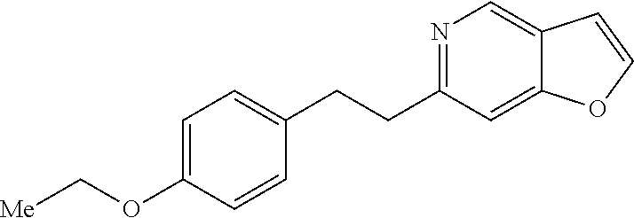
N1=C(CCC2=CC=C(OC[Me])C=C2)C=C2C(=C1)C=CO2
